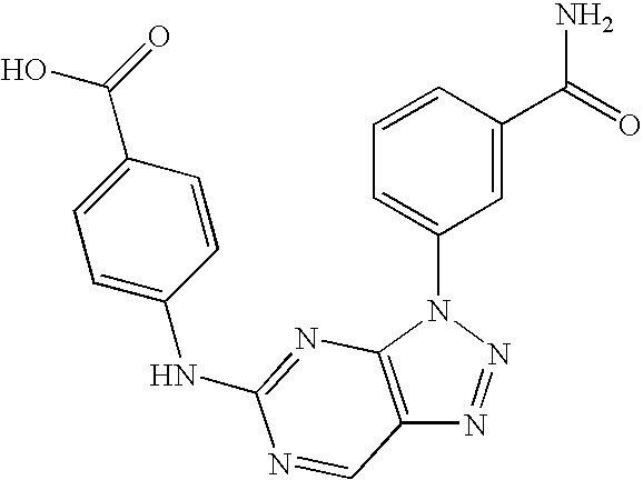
C12=C(N(C3=CC=CC(C(=O)N)=C3)N=N1)N=C(NC1=CC=C(C(=O)O)C=C1)N=C2
